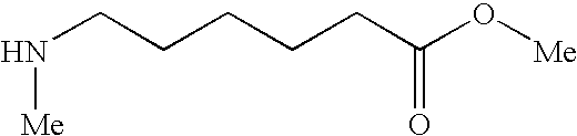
N(CCCCCC(O[Me])=O)[Me]
